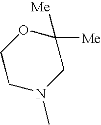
C1([Me])([Me])OCCN(C)C1
